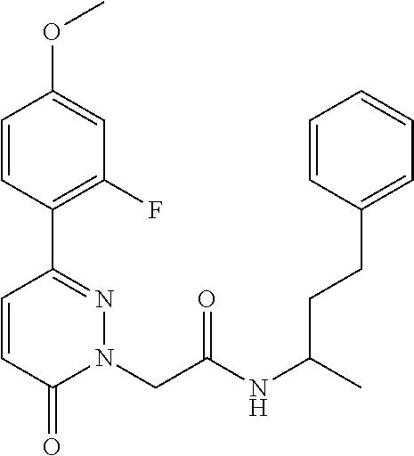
C1=CC(C2=NN(CC(NC(C)CCC3=CC=CC=C3)=O)C(=O)C=C2)=C(F)C=C1OC
